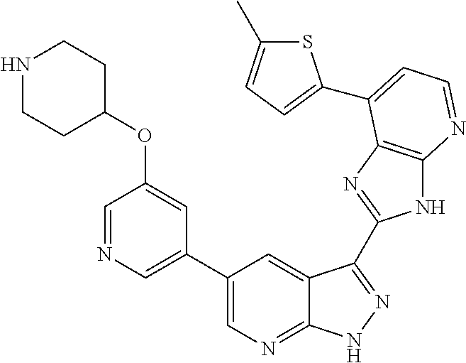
C1(C2=CN=CC(OC3CCNCC3)=C2)=CN=C2C(=C1)C(C1=NC3=C(N1)N=CC=C3C1=CC=C(C)S1)=NN2
